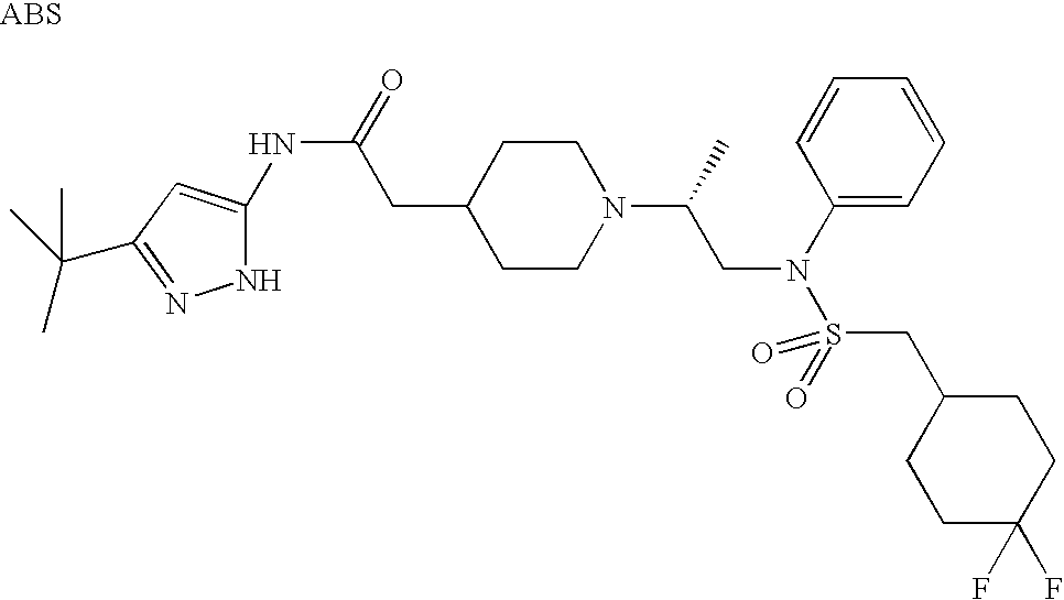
C1(NC(=O)CC2CCN(C(C)CN(S(=O)(CC3CCC(F)(F)CC3)=O)C3=CC=CC=C3)CC2)=CC(C(C)(C)C)=NN1
